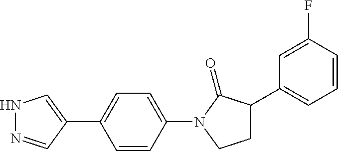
N1N=CC(C2=CC=C(N3C(=O)C(C4=CC=CC(F)=C4)CC3)C=C2)=C1
